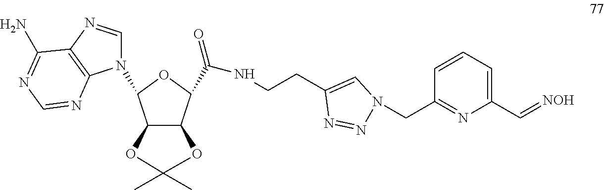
C12C(C(C(=O)NCCC3=CN(CC4=NC(C=[NOH])=CC=C4)N=N3)OC1N1C=NC3=C1N=CN=C3N)OC(C)(C)O2
